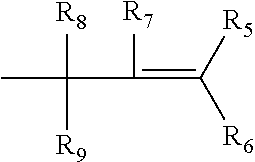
CC([R8])([R9])C(=C([R5])[R6])[R7]
